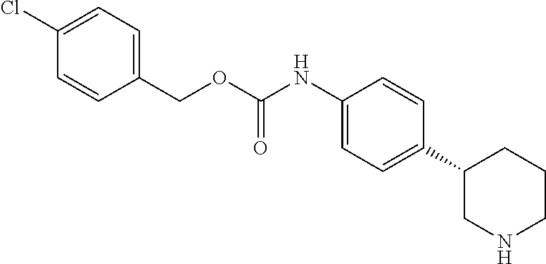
O(C(NC1=CC=C(C2CNCCC2)C=C1)=O)CC1=CC=C(Cl)C=C1
